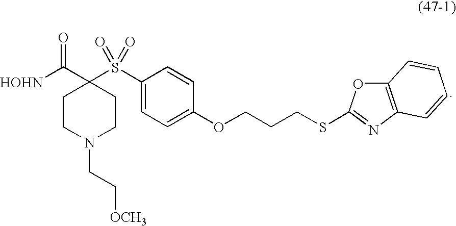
C1CN(CC[OCH3])CCC1(C([HOHN])=O)S(C1=CC=C(OCCCSC2=NC3=C(O2)C=CC=C3)C=C1)(=O)=O
